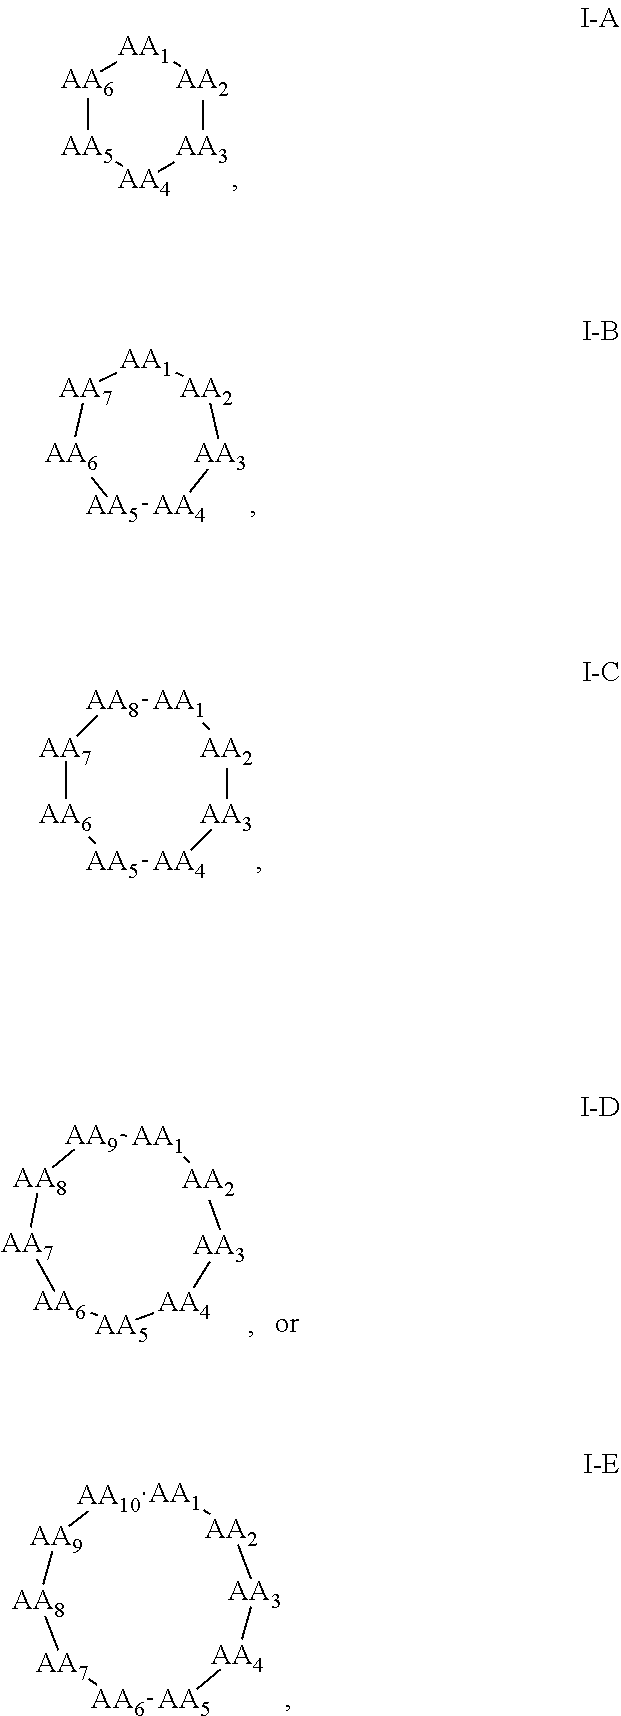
[AA6]1[AA5][AA4][AA3][AA2][AA1]1.[AA5]1[AA4][AA3][AA2][AA1][AA7][AA6]1.[AA1]1[AA8][AA7][AA6][AA5][AA4][AA3][AA2]1.[AA3]1[AA4][AA5][AA6][AA7][AA8][AA9][AA10][AA1][AA2]1.[AA2]1[AA3][AA4][AA5][AA6][AA7][AA8][AA9][AA1]1
